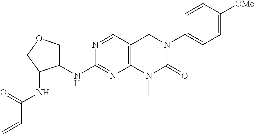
N1=CC2=C(N=C1NC1COCC1NC(C=C)=O)N(C)C(=O)N(C1=CC=C([OMe])C=C1)C2
